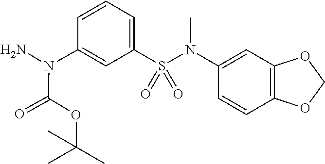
C1(S(N(C2=CC3=C(C=C2)OCO3)C)(=O)=O)=CC=CC(N(N)C(OC(C)(C)C)=O)=C1
